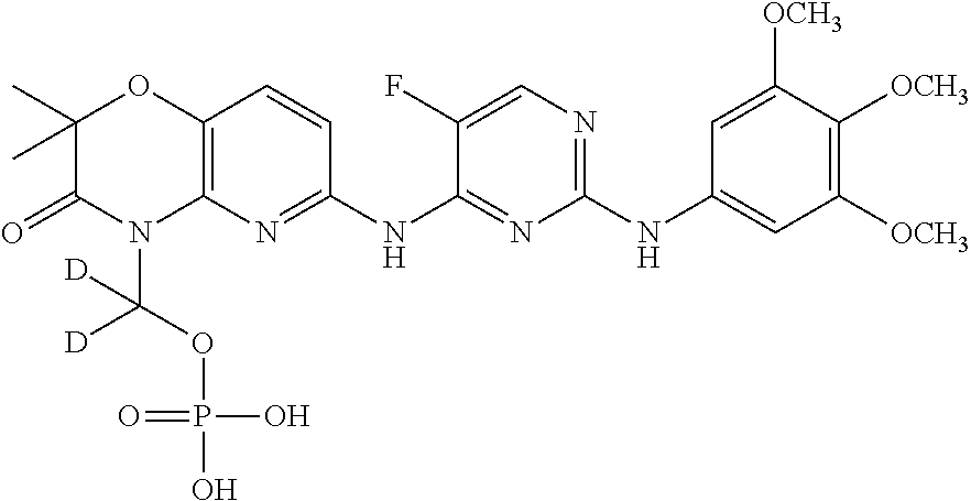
C1(C)(C)C(=O)N(C([D])(OP(O)(O)=O)[D])C2=C(O1)C=CC(NC1=NC(NC3=CC([OCH3])=C([OCH3])C([OCH3])=C3)=NC=C1F)=N2
